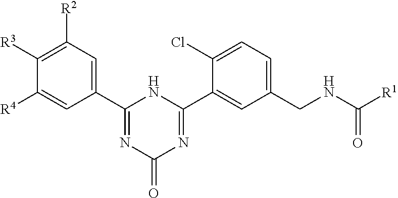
C1(C2=NC(=O)N=C(C3=CC(CNC([R1])=O)=CC=C3Cl)N2)=CC([R2])=C([R3])C([R4])=C1
